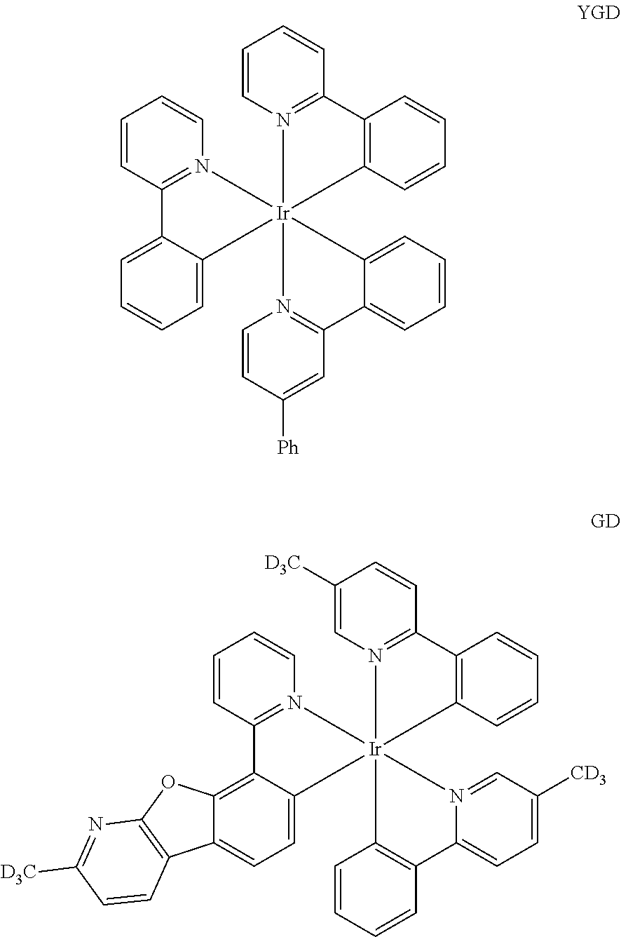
C1=CC2=N(C=C1)[Ir]13(C4=CC=CC=C24)(N2=C(C=CC=C2)C2=C1C=CC=C2)N1=C(C=C([Ph])C=C1)C1=CC=CC=C13.C1=CC2=N(C=C1)[Ir]13(C4=CC=C5C(=C24)OC2=C5C=CC([D3C])=N2)(N2=C(C=CC([D3C])=C2)C2=C1C=CC=C2)C1=C(C=CC=C1)C1=CC=C([CD3])C=N13
